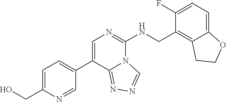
C1(C2=CN=C(NCC3=C4C(=CC=C3F)OCC4)N3C2=NN=C3)=CC=C(CO)N=C1
